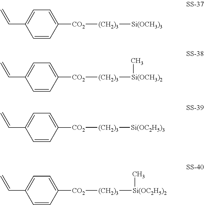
C1=CC([CO2][(CH2)3][Si(OCH3)3])=CC=C1C=C.C1=CC([CO2][(CH2)3][Si(OCH3)2]C)=CC=C1C=C.C1=CC([CO2][(CH2)3][Si(OC2H5)3])=CC=C1C=C.C1=CC([CO2][(CH2)3][Si(OC2H5)2]C)=CC=C1C=C
